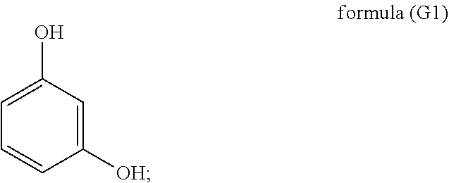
C1(O)=CC=CC([OH])=C1
